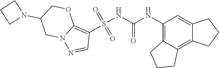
S(NC(NC1=C2C(=C3C(=C1)CCC3)CCC2)=O)(C1=C2N(N=C1)CC(N1CCC1)CO2)(=O)=O
